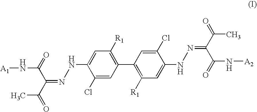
C1(Cl)=CC(C2=C([R1])C=C(NN=C(C(=O)C)C(=O)N[A2])C(Cl)=C2)=C([R1])C=C1NN=C(C(=O)C)C(=O)N[A1]
